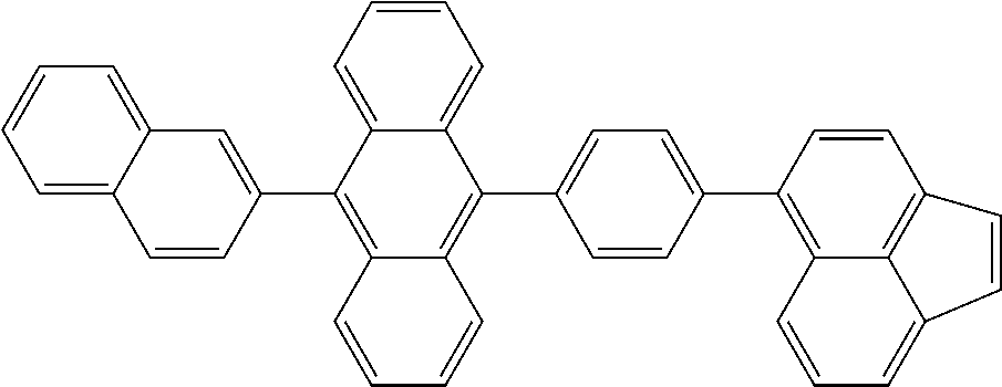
C12=CC=CC=C1C=CC(C1=C3C(=C(C4=CC=C(C5=C6C=CC=C7C=CC(=C76)C=C5)C=C4)C4=CC=CC=C14)C=CC=C3)=C2
